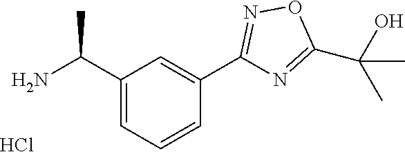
C1(C(N)C)=CC=CC(C2=NOC(C(C)(O)C)=N2)=C1.Cl
